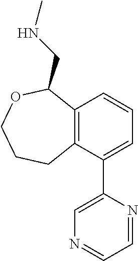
C12=C(C(C3=CN=CC=N3)=CC=C1)CCCOC2CNC
